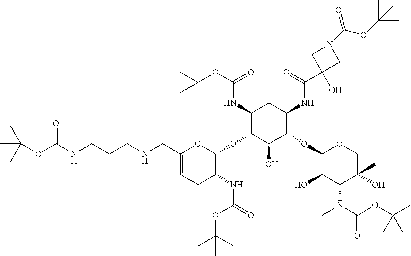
C1(CNCCCNC(OC(C)(C)C)=O)=CCC(NC(=O)OC(C)(C)C)C(OC2C(O)C(OC3C(O)C(N(C)C(OC(C)(C)C)=O)C(O)(C)CO3)C(NC(C3(O)CN(C(=O)OC(C)(C)C)C3)=O)CC2NC(OC(C)(C)C)=O)O1
